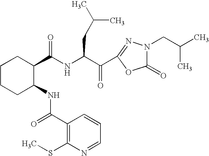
N(C(C(C1=NN(CC(C)C)C(=O)O1)=O)CC(C)C)C(C1CCCCC1NC(=O)C1=C(SC)N=CC=C1)=O
